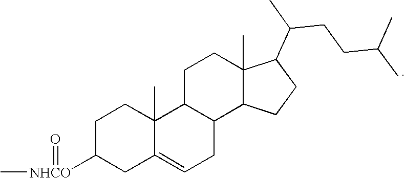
C1C([NHCO](C)=O)CC2=CCC3C(C2(C)C1)CCC1(C)C3CCC1C(CCC(C)C)C
